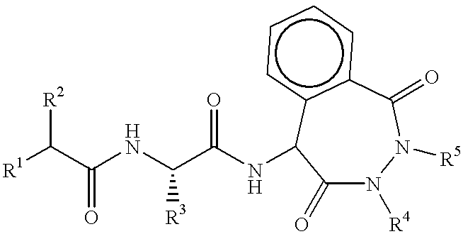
[R1]C(C(NC(C(NC1C(=O)N([R4])N([R5])C(=O)c2c1cccc2)=O)[R3])=O)[R2]
